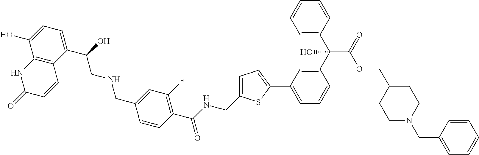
C1(C(CNCC2=CC(F)=C(C(NCC3=CC=C(C4=CC=CC(C(C5=CC=CC=C5)(C(OCC5CCN(CC6=CC=CC=C6)CC5)=O)O)=C4)S3)=O)C=C2)O)=CC=C(O)C2=C1C=CC(=O)N2
